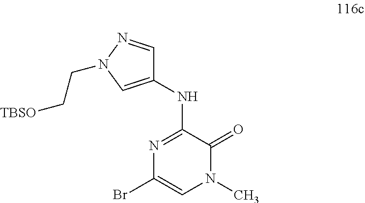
N1=C(NC2=CN(CC[TBSO])N=C2)C(=O)N(C)C=C1Br
